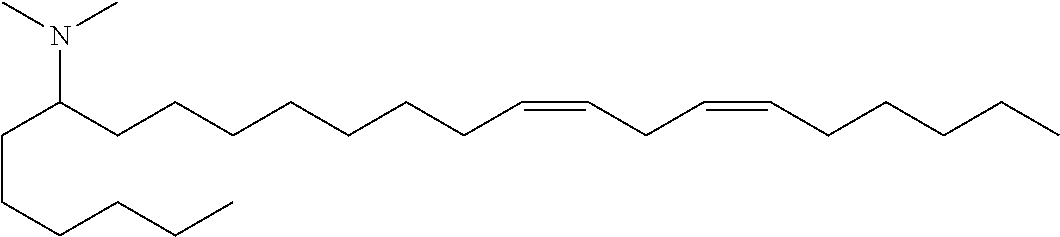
C(C(CCCCCCCC=CCC=CCCCCC)N(C)C)CCCCC
